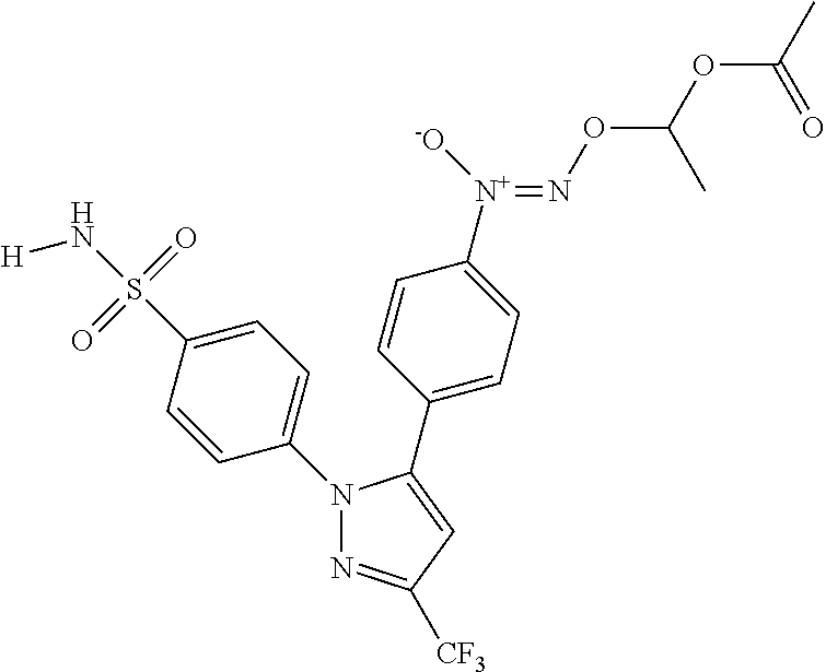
C1=CC(N2N=C([CF3])C=C2C2=CC=C([N+]([-O])=NOC(OC(C)=O)C)C=C2)=CC=C1S(N[H])(=O)=O
